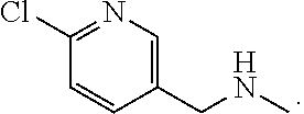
C1(CNC)=CN=C(Cl)C=C1
